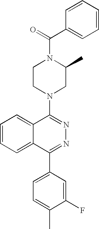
C(=O)(N1CCN(C2=NN=C(C3=CC=C(C)C(F)=C3)C3=CC=CC=C23)CC1C)C1=CC=CC=C1
